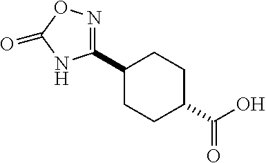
C1(C2=NOC(=O)N2)CCC(C(O)=O)CC1
